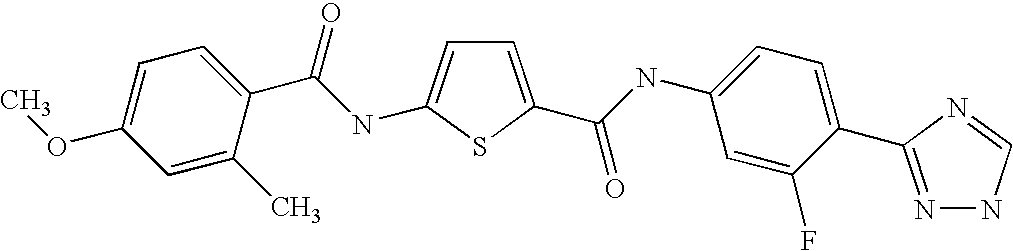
C1=C(C(=O)NC2=CC=C(C3=NNC=N3)C(F)=C2)SC(NC(C2=CC=C(OC)C=C2C)=O)=C1
